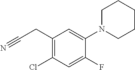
C1(CC#N)=C(Cl)C=C(F)C(N2CCCCC2)=C1
